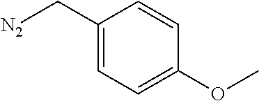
[N2]CC1=CC=C(OC)C=C1
